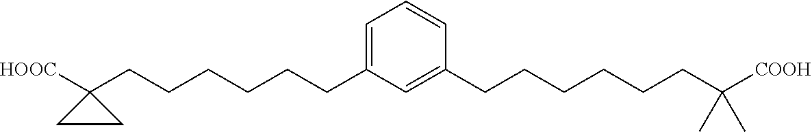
C1=C(CCCCCCC2([HOOC])CC2)C=C(CCCCCCC([COOH])(C)C)C=C1
